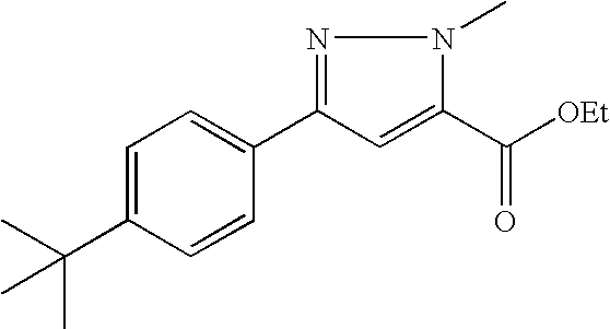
C1=C(C(C)(C)C)C=CC(C2=NN(C)C(C([OEt])=O)=C2)=C1
